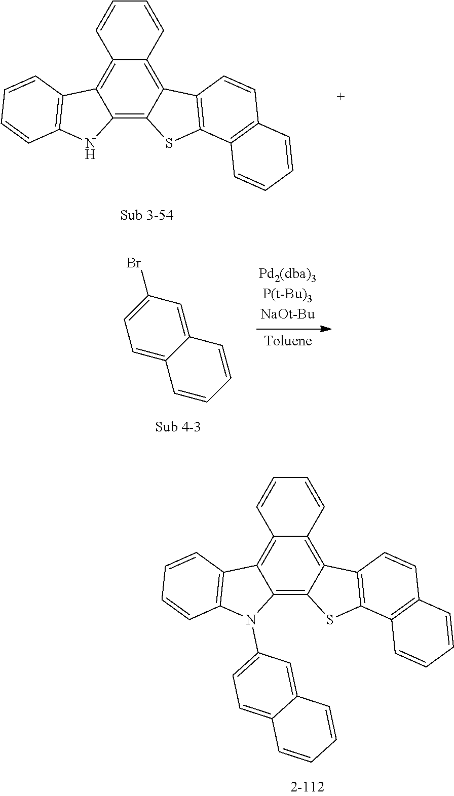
C12=C3C(=C4C(=C1C1=C(N2)C=CC=C1)C=CC=C4)C1=C(S3)C2=C(C=C1)C=CC=C2.C12=CC=C(Br)C=C1C=CC=C2.C12=C3C(=C4C(=C1C1=C(N2C2=CC=C5C(=C2)C=CC=C5)C=CC=C1)C=CC=C4)C1=C(S3)C2=C(C=C1)C=CC=C2
